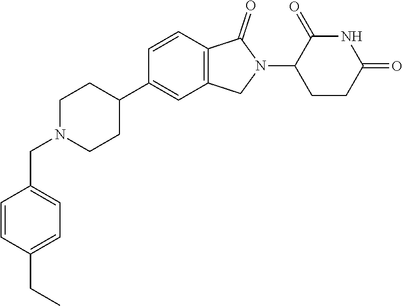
C1N(CC2=CC=C(CC)C=C2)CCC(C2=CC3=C(C=C2)C(=O)N(C2CCC(=O)NC2=O)C3)C1
